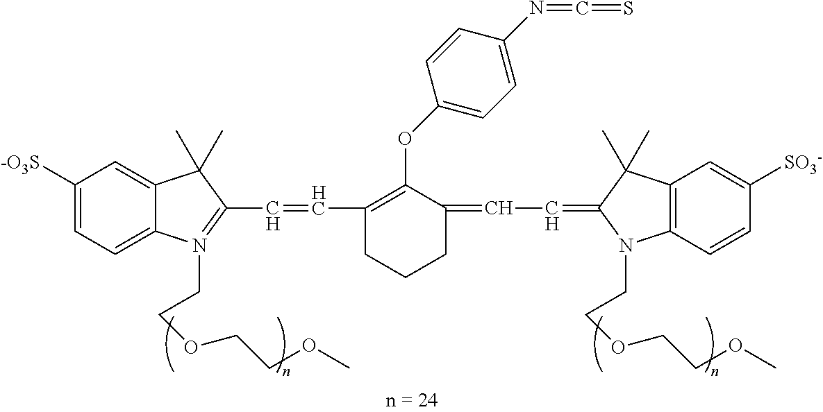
C1([-O3S])=CC=C2C(=C1)C(C)(C)C(C=CC1=C(OC3=CC=C(N=C=S)C=C3)C(=CC=C3C(C)(C)C4=C(C=CC([SO3-])=C4)N3CCOCCOC)CCC1)=N2CCOCCOC
